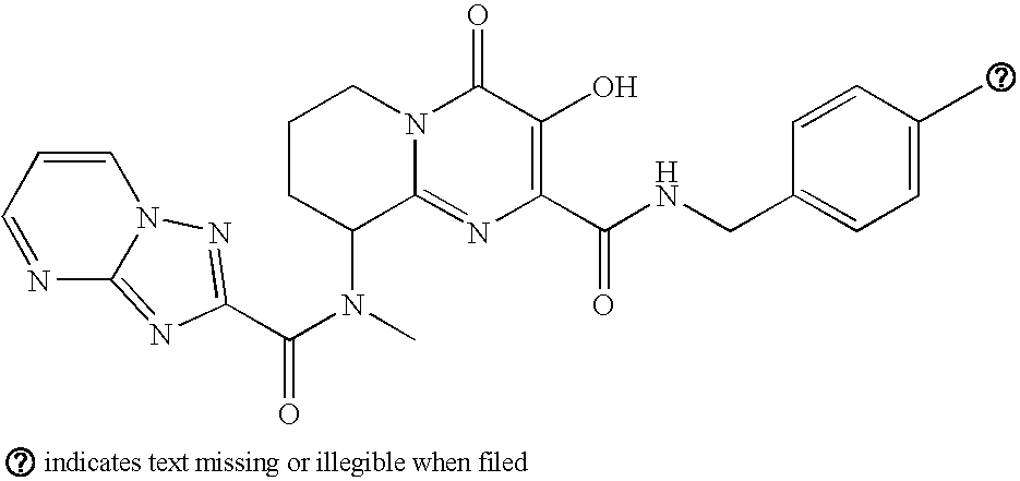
C12=NC(C(NCC3=CC=C(C)C=C3)=O)=C(O)C(=O)N1CCCC2N(C)C(=O)C1=NN2C(=N1)N=CC=C2
